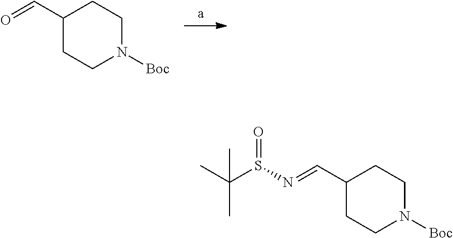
O=CC1CCN([Boc])CC1.N(=CC1CCN([Boc])CC1)S(C(C)(C)C)=O
